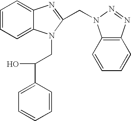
C1=CC=C2C(=C1)N=C(CN1C3=C(C=CC=C3)N=N1)N2CC(C1=CC=CC=C1)O
